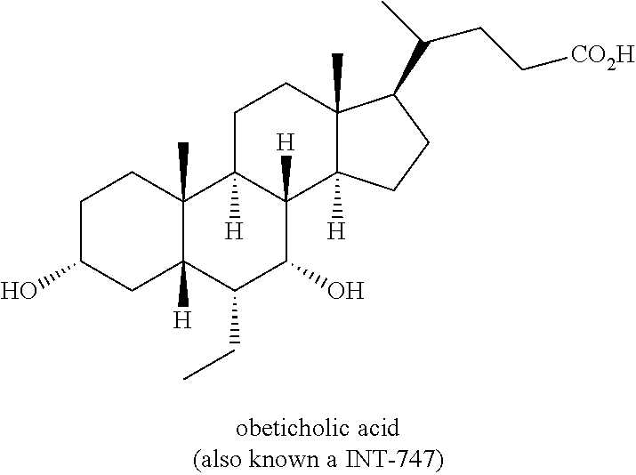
C1C(O)CC2([H])C(C)(C1)C1([H])C([H])(C(O)C2CC)C2([H])C(C)(CC1)C(C(CC[CO2H])C)CC2
